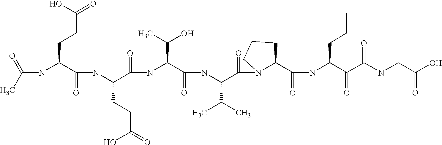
C(NC(C(NC(C(=O)NC(C(=O)NC(C(=O)N1C(C(=O)NC(C(=O)C(NCC(O)=O)=O)CCC)CCC1)C(C)C)C(O)C)CCC(=O)O)=O)CCC(=O)O)(C)=O
